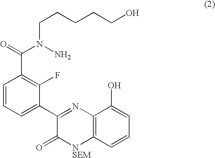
C1(C2=CC=CC(C(=O)N(N)CCCCCO)=C2F)=NC2=C([NSEM]C1=O)C=CC=C2O
